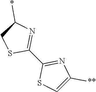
C1(*)CSC(C2=NC([**])=CS2)=N1
